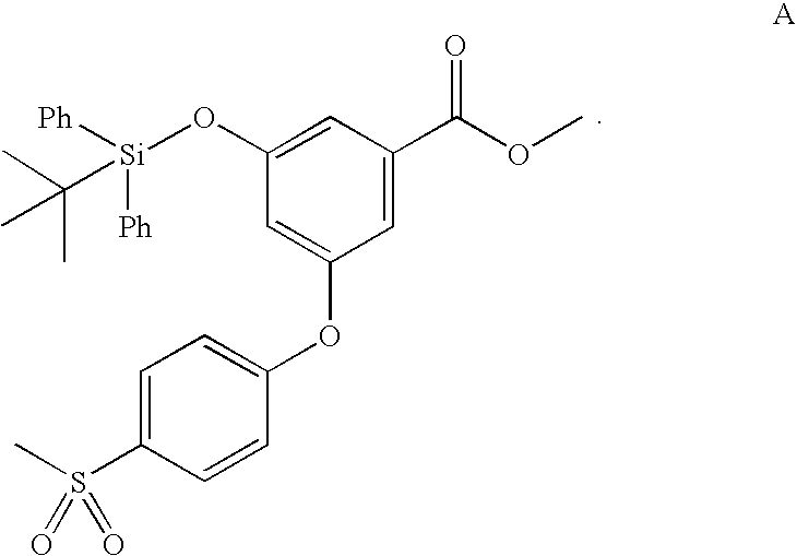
C1=C(S(C)(=O)=O)C=CC(OC2=CC(O[Si]([Ph])([Ph])C(C)(C)C)=CC(C(OC)=O)=C2)=C1
